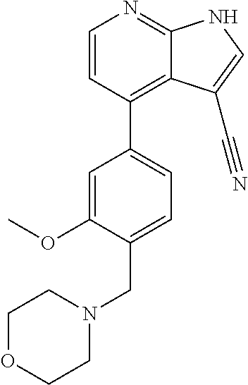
C1=CC(C2=CC=C(CN3CCOCC3)C(OC)=C2)=C2C(=N1)NC=C2C#N
